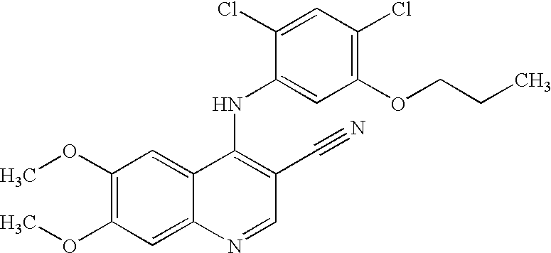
C1(OC)=C(OC)C=C2C(=C1)C(NC1=CC(OCCC)=C(Cl)C=C1Cl)=C(C#N)C=N2
